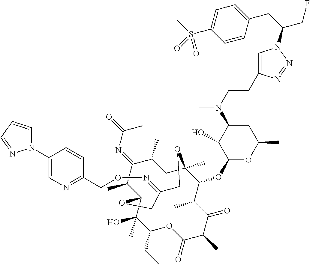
C1(C)C(=NC(=O)C)C(C)C2C(O)(C)C(CC)OC(=O)C(C)C(=O)C(C)C(OC3OC(C)CC(N(CCC4=CN(C(CC5=CC=C(S(C)(=O)=O)C=C5)CF)N=N4)C)C3O)C(C)(C1)OCC(=NOCC1=NC=C(N3C=CC=N3)C=C1)CO2
